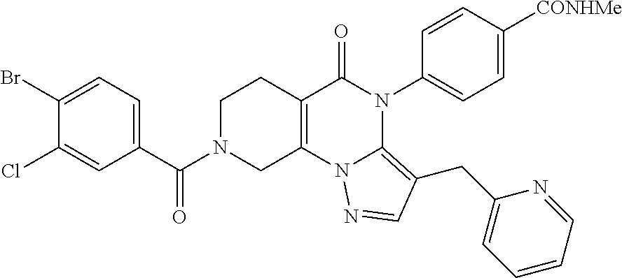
C1(Br)=CC=C(C(N2CC3=C(CC2)C(=O)N(C2=CC=C([CONHMe])C=C2)C2=C(CC4=CC=CC=N4)C=NN32)=O)C=C1Cl
